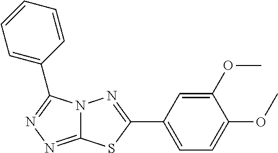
C12=NN=C(C3=CC=CC=C3)N1N=C(C1=CC=C(OC)C(OC)=C1)S2
